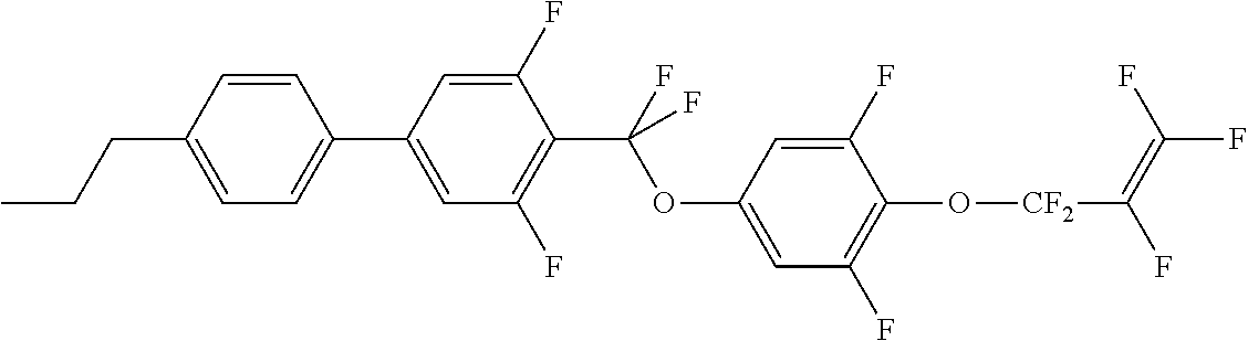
C1=CC(CCC)=CC=C1C1=CC(F)=C(C(OC2=CC(F)=C(O[CF2]C(F)=C(F)F)C(F)=C2)(F)F)C(F)=C1
